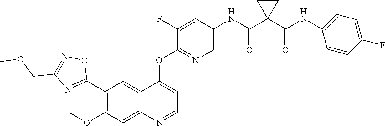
C1(OC)=C(C2=NC(COC)=NO2)C=C2C(=C1)N=CC=C2OC1=NC=C(NC(C2(C(NC3=CC=C(F)C=C3)=O)CC2)=O)C=C1F
